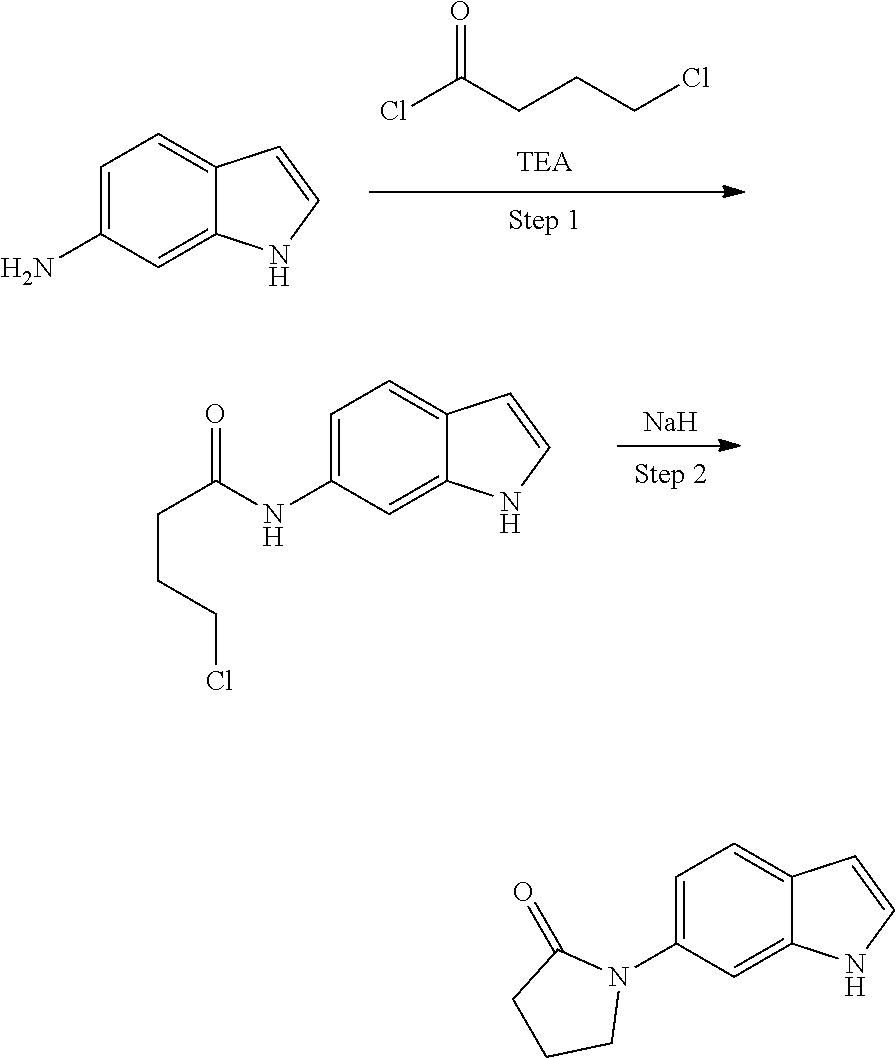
C1=C(N)C=C2C(=C1)C=CN2.O=C(CCCCl)Cl.C1=C(NC(CCCCl)=O)C=C2C(=C1)C=CN2.[Na].C1=C(N2C(=O)CCC2)C=C2C(=C1)C=CN2
